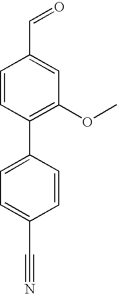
C1=CC(C2=CC=C(C#N)C=C2)=C(OC)C=C1C=O
